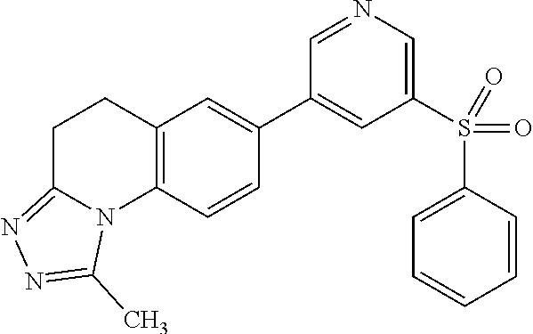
C12=C(C=CC(C3=CC(S(C4=CC=CC=C4)(=O)=O)=CN=C3)=C1)N1C(=NN=C1C)CC2
